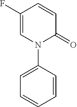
C1=C(F)C=CC(=O)N1C1=CC=CC=C1
